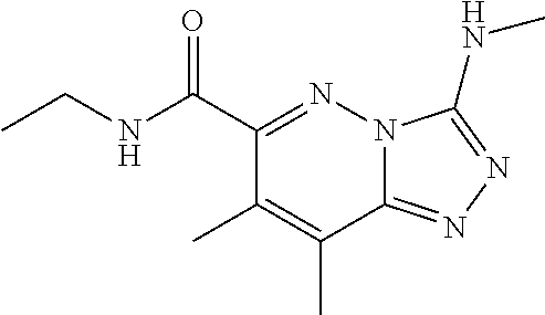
C1(C(NCC)=O)=NN2C(=NN=C2NC)C(C)=C1C
